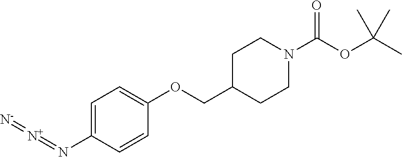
C1=C(N=[N+]=[N-])C=CC(OCC2CCN(C(OC(C)(C)C)=O)CC2)=C1
